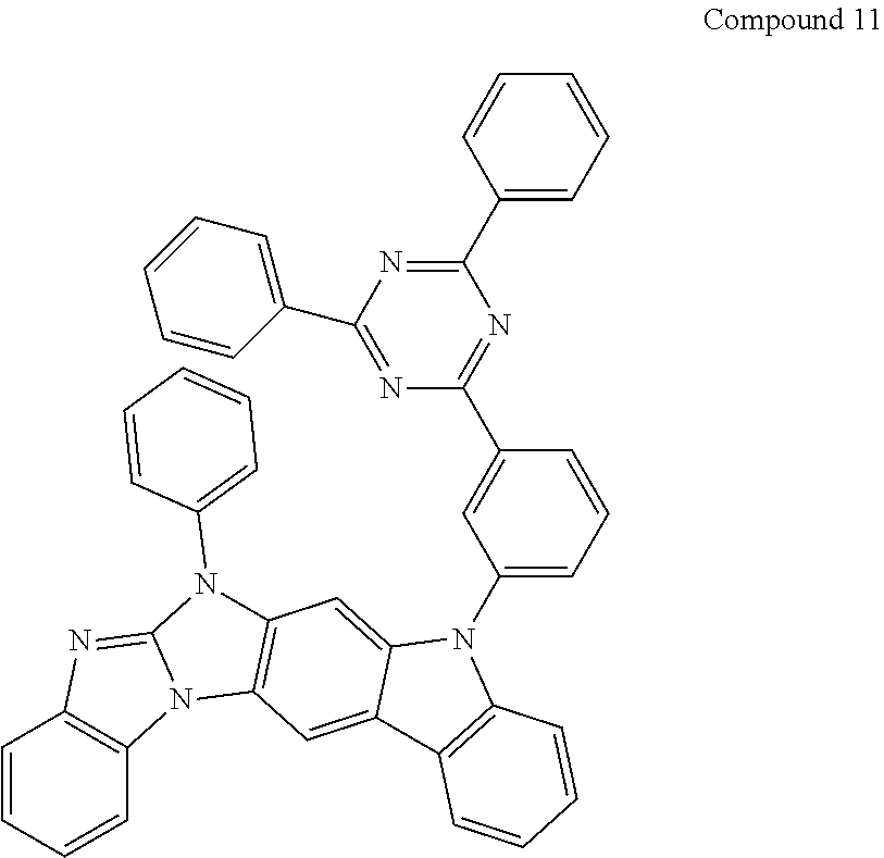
C1=CC=CC2=C1N=C1N2C2=C(N1C1=CC=CC=C1)C=C1C(=C2)C2=C(N1C1=CC=CC(C3=NC(C4=CC=CC=C4)=NC(C4=CC=CC=C4)=N3)=C1)C=CC=C2
